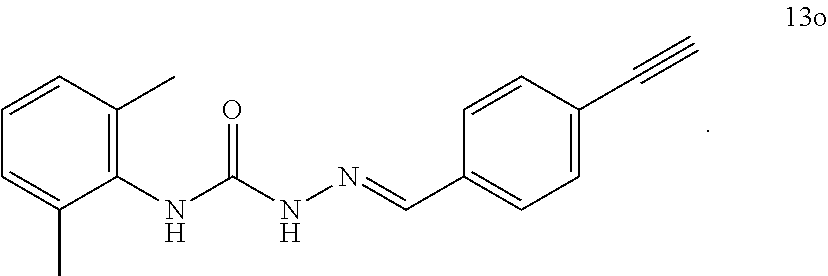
CC1=C(NC(NN=CC2=CC=C(C#C)C=C2)=O)C(C)=CC=C1
